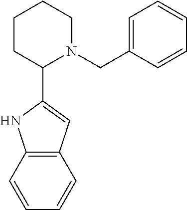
C12=C(C=CC=C1)NC(C1CCCCN1CC1=CC=CC=C1)=C2
